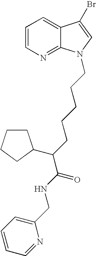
C1=CN=C2C(=C1)C(Br)=CN2CCCCCC(C(NCC1=CC=CC=N1)=O)C1CCCC1
